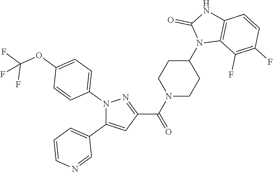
N1(C2=CC=C(OC(F)(F)F)C=C2)C(C2=CC=CN=C2)=CC(C(N2CCC(N3C4=C(NC3=O)C=CC(F)=C4F)CC2)=O)=N1
